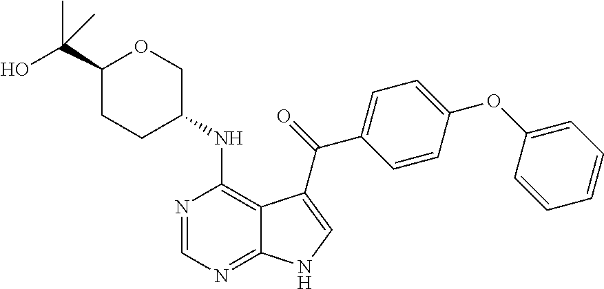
C1(C(O)(C)C)CCC(NC2=C3C(=NC=N2)NC=C3C(=O)C2=CC=C(OC3=CC=CC=C3)C=C2)CO1
